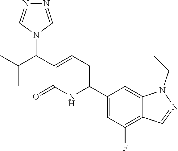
C1(C2=CC=C(C(N3C=NN=C3)C(C)C)C(=O)N2)=CC(F)=C2C(=C1)N(CC)N=C2
